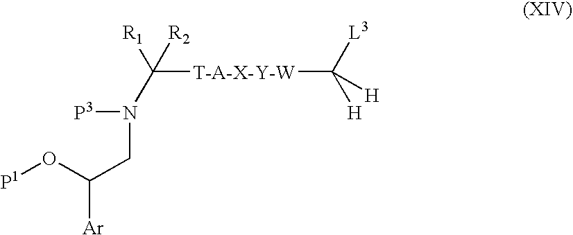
C([T-A-X-Y-W]C([L3])([H])[H])([R1])([R2])N([P3])CC(O[P1])[Ar]
